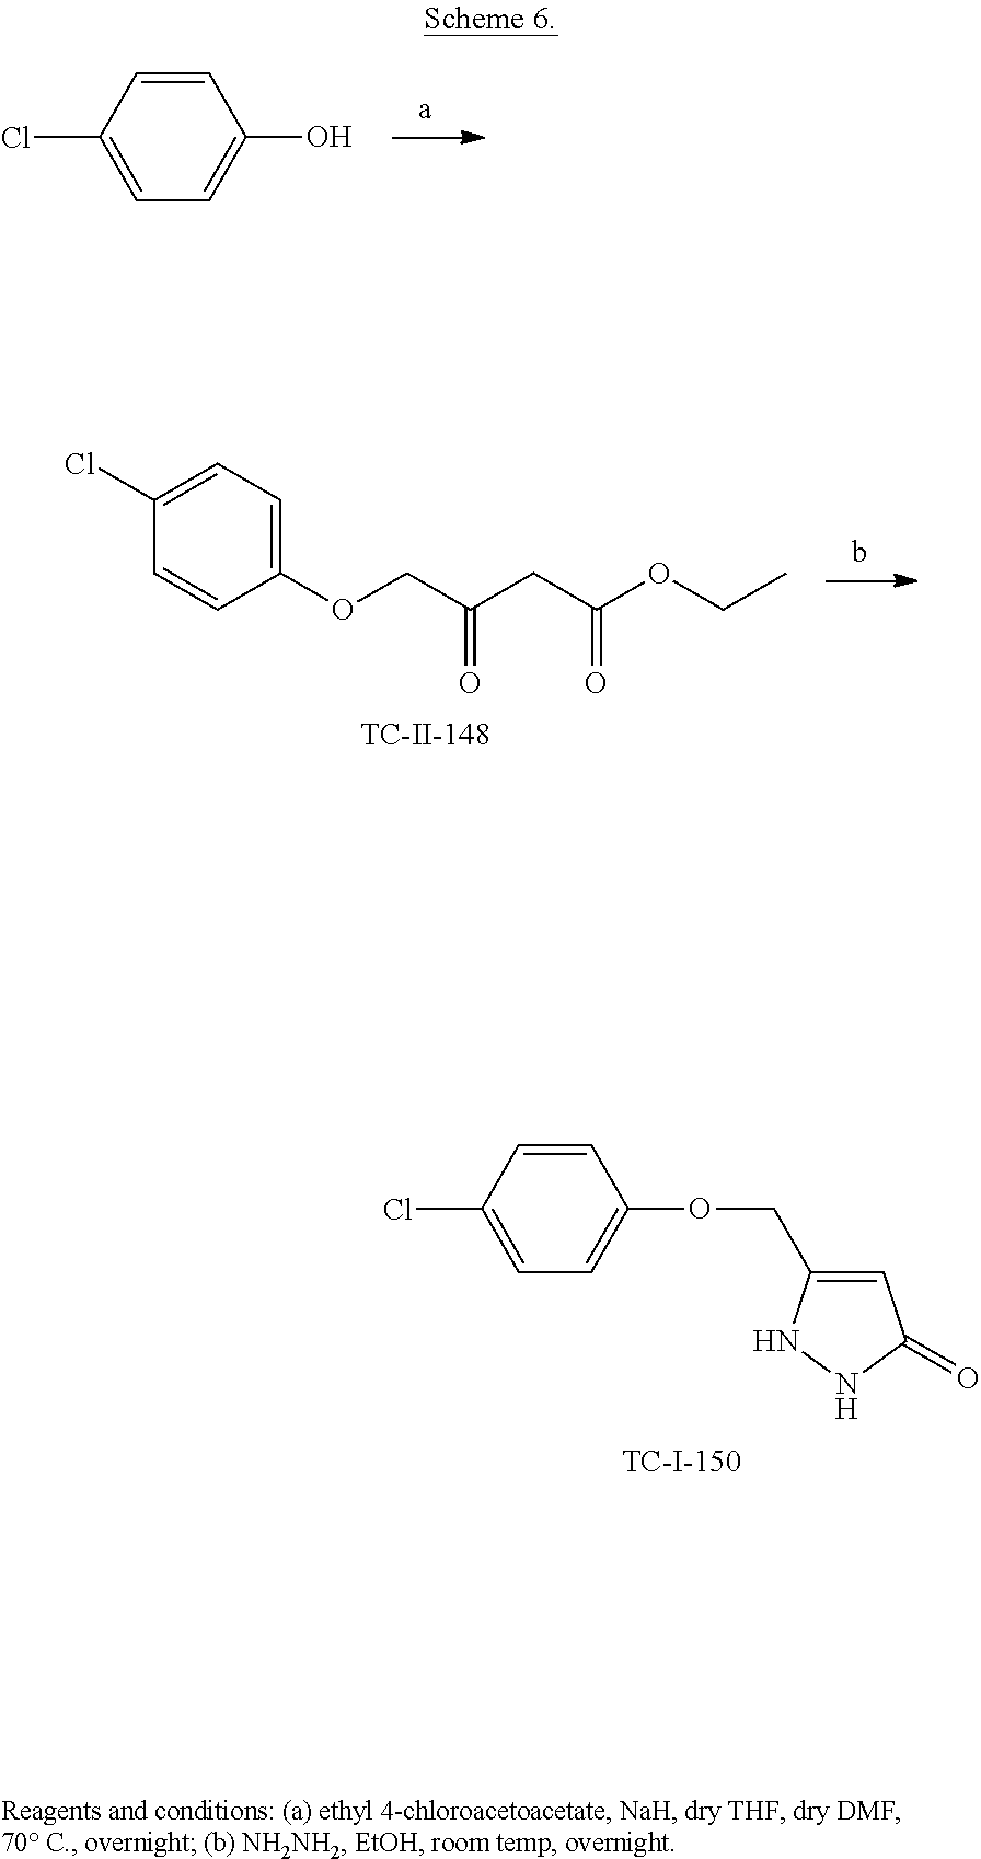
C1=CC(Cl)=CC=C1O.C1(Cl)=CC=C(OCC(CC(OCC)=O)=O)C=C1.C1=CC(Cl)=CC=C1OCC1=CC(=O)NN1
